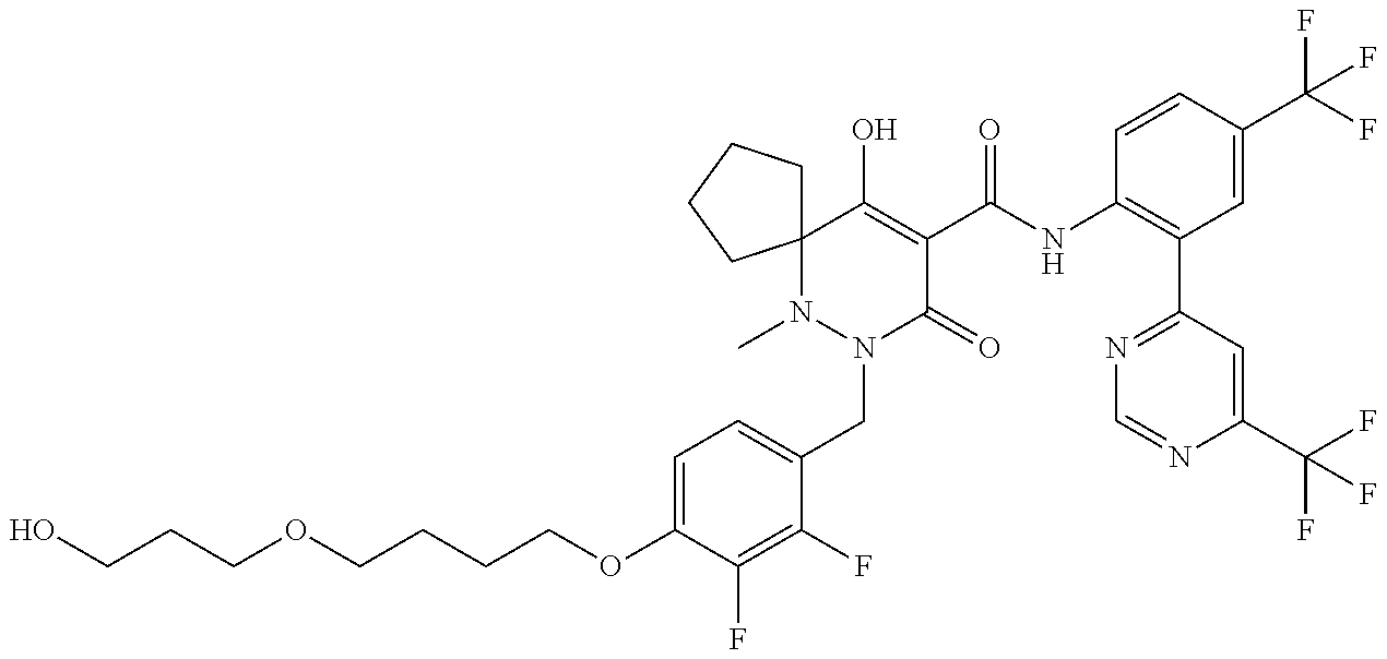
C(COC1=CC=C(CN2C(=O)C(C(NC3=C(C4=NC=NC(C(F)(F)F)=C4)C=C(C(F)(F)F)C=C3)=O)=C(O)C3(N2C)CCCC3)C(F)=C1F)CCOCCCO
